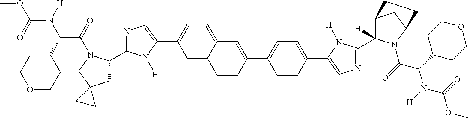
C1(C2CC3(CN2C(=O)C(C2CCOCC2)N([H])C(=O)OC)CC3)=NC=C(C2=CC=C3C(=C2)C=CC(C2=CC=C(C4=CN=C(C5([H])C6CC(CC6)N5C(=O)C(C5CCOCC5)N([H])C(=O)OC)N4[H])C=C2)=C3)N1[H]
